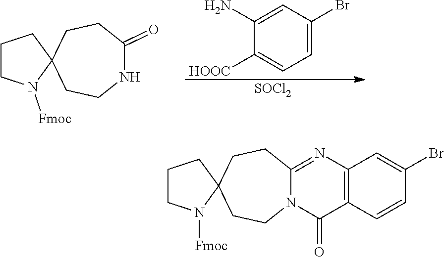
C1(N)=CC(Br)=CC=C1[HOOC].[SOCl2].C1CN([Fmoc])C2(C1)CCNC(=O)CC2.C1CN([Fmoc])C2(C1)CCN1C(=NC3=C(C1=O)C=CC(Br)=C3)CC2
